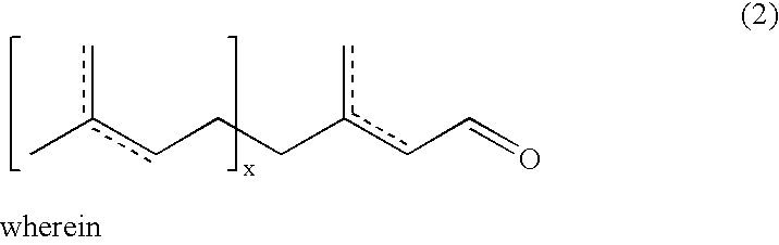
Cc(cCCc(cC=O)c)c
